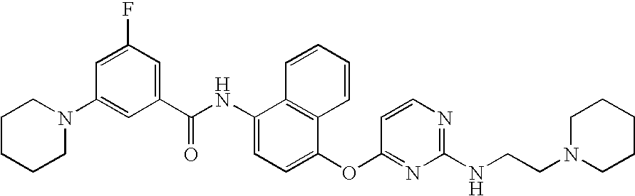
N1(C2=CC(C(NC3=CC=C(OC4=NC(NCCN5CCCCC5)=NC=C4)C4=C3C=CC=C4)=O)=CC(F)=C2)CCCCC1
